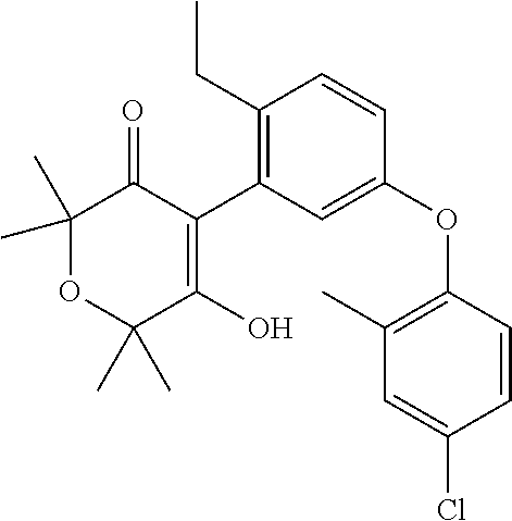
C1(C)(C)OC(C)(C)C(O)=C(C2=C(CC)C=CC(OC3=C(C)C=C(Cl)C=C3)=C2)C1=O
